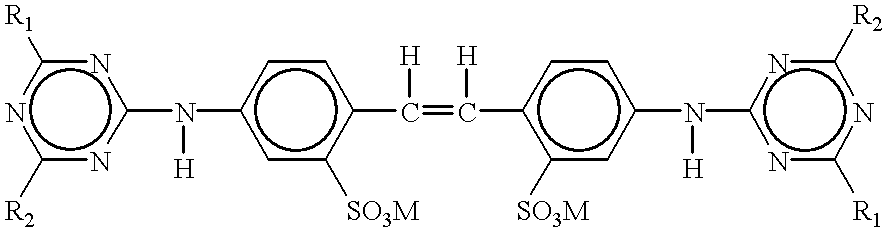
c1([R2])nc(N([H])c2cc([SO3M])c(C(=C([H])c3c([SO3M])cc(N([H])c4nc([R1])nc([R2])n4)cc3)[H])cc2)nc([R1])n1
